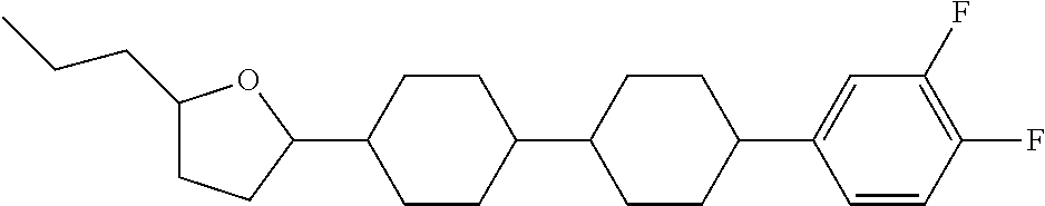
C1(CCC)CCC(C2CCC(C3CCC(C4=CC(F)=C(F)C=C4)CC3)CC2)O1
